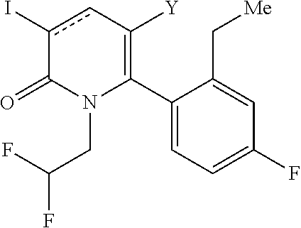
C1(C2=C([Y])cc(I)C(=O)N2CC(F)F)=CC=C(F)C=C1C[Me]
